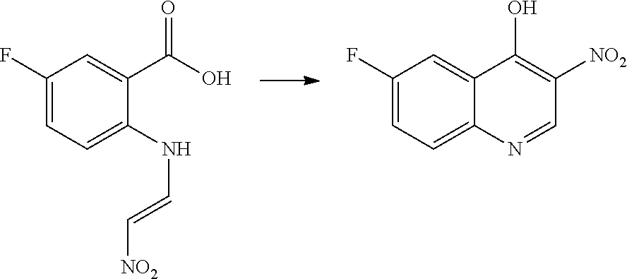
C1=C(F)C=C2C(=C1)N=CC([NO2])=C2O.C1=C(F)C=C(C(O)=O)C(NC=C[NO2])=C1
